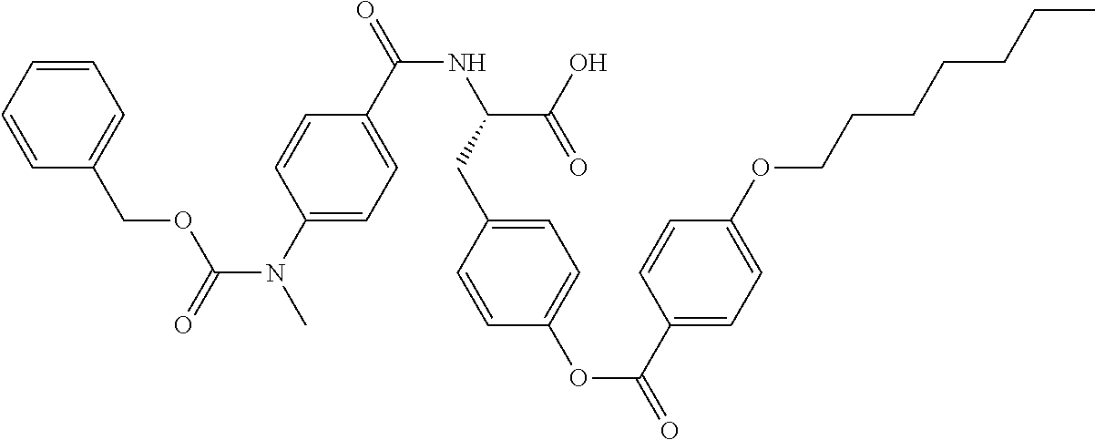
O=C(N(C1=CC=C(C(=O)NC(C(O)=O)CC2=CC=C(OC(=O)C3=CC=C(OCCCCCCC)C=C3)C=C2)C=C1)C)OCC1=CC=CC=C1
